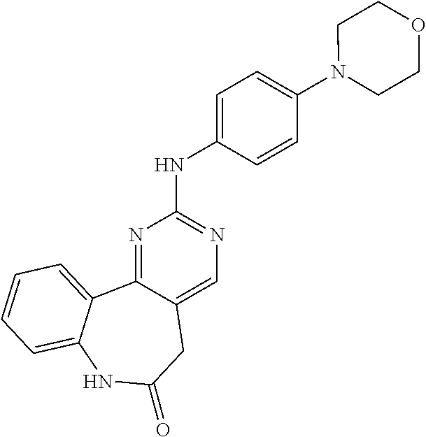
N1=C2C(=CN=C1NC1=CC=C(N3CCOCC3)C=C1)CC(=O)NC1=CC=CC=C21
